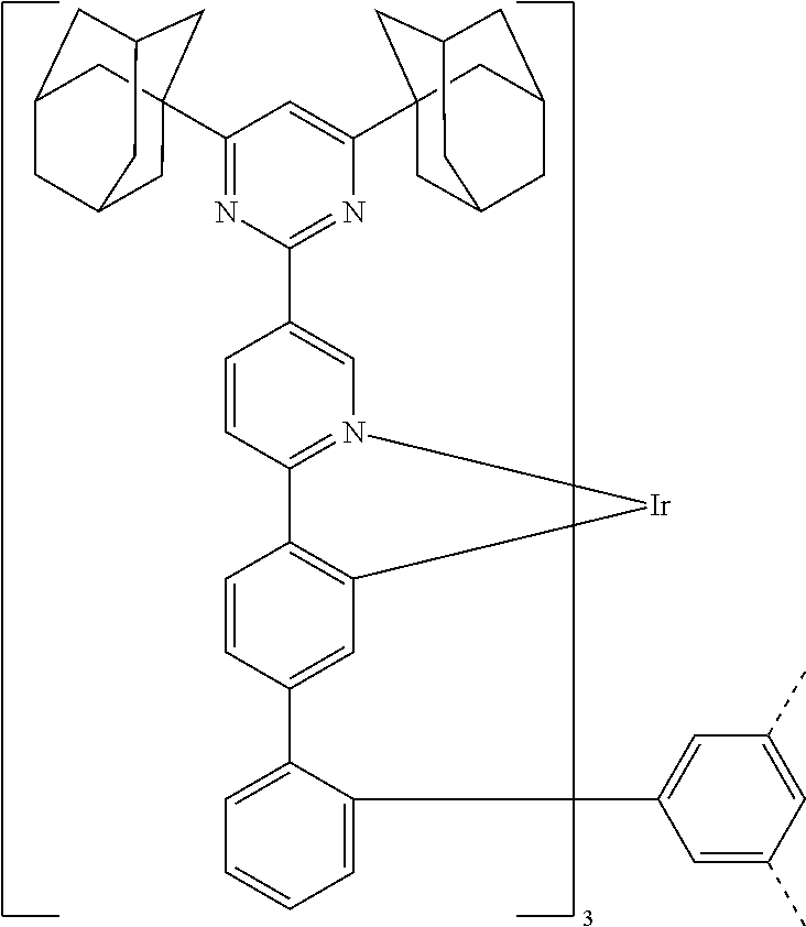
C1=C(C2=CC3=C(C=C2)C2=N(C=C(C4=NC(C56CC7CC(CC(C5)C7)C6)=CC(C56CC7CC(CC(C5)C7)C6)=N4)C=C2)[Ir]3)C(C2=CC(C)=CC(C)=C2)=CC=C1
